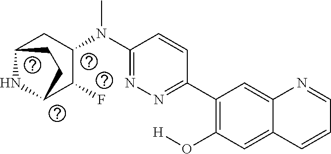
C12NC(C(F)C(N(C3=NN=C(C4=C(O[H])C=C5C(=C4)N=CC=C5)C=C3)C)C1)CC2
